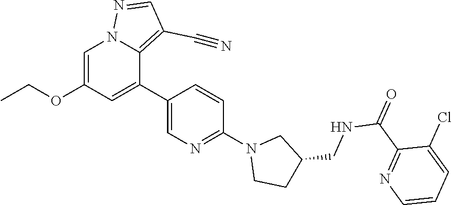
C1(N2CCC(CNC(=O)C3=NC=CC=C3Cl)C2)=NC=C(C2=CC(OCC)=CN3C2=C(C#N)C=N3)C=C1
